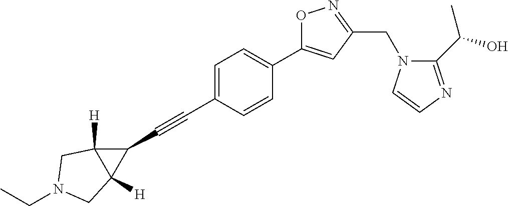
C1=C(C#CC2C3([H])C2([H])CN(CC)C3)C=CC(C2=CC(CN3C(C(O)C)=NC=C3)=NO2)=C1
